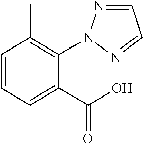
C1=NN(C2=C(C)C=CC=C2C(O)=O)N=C1
